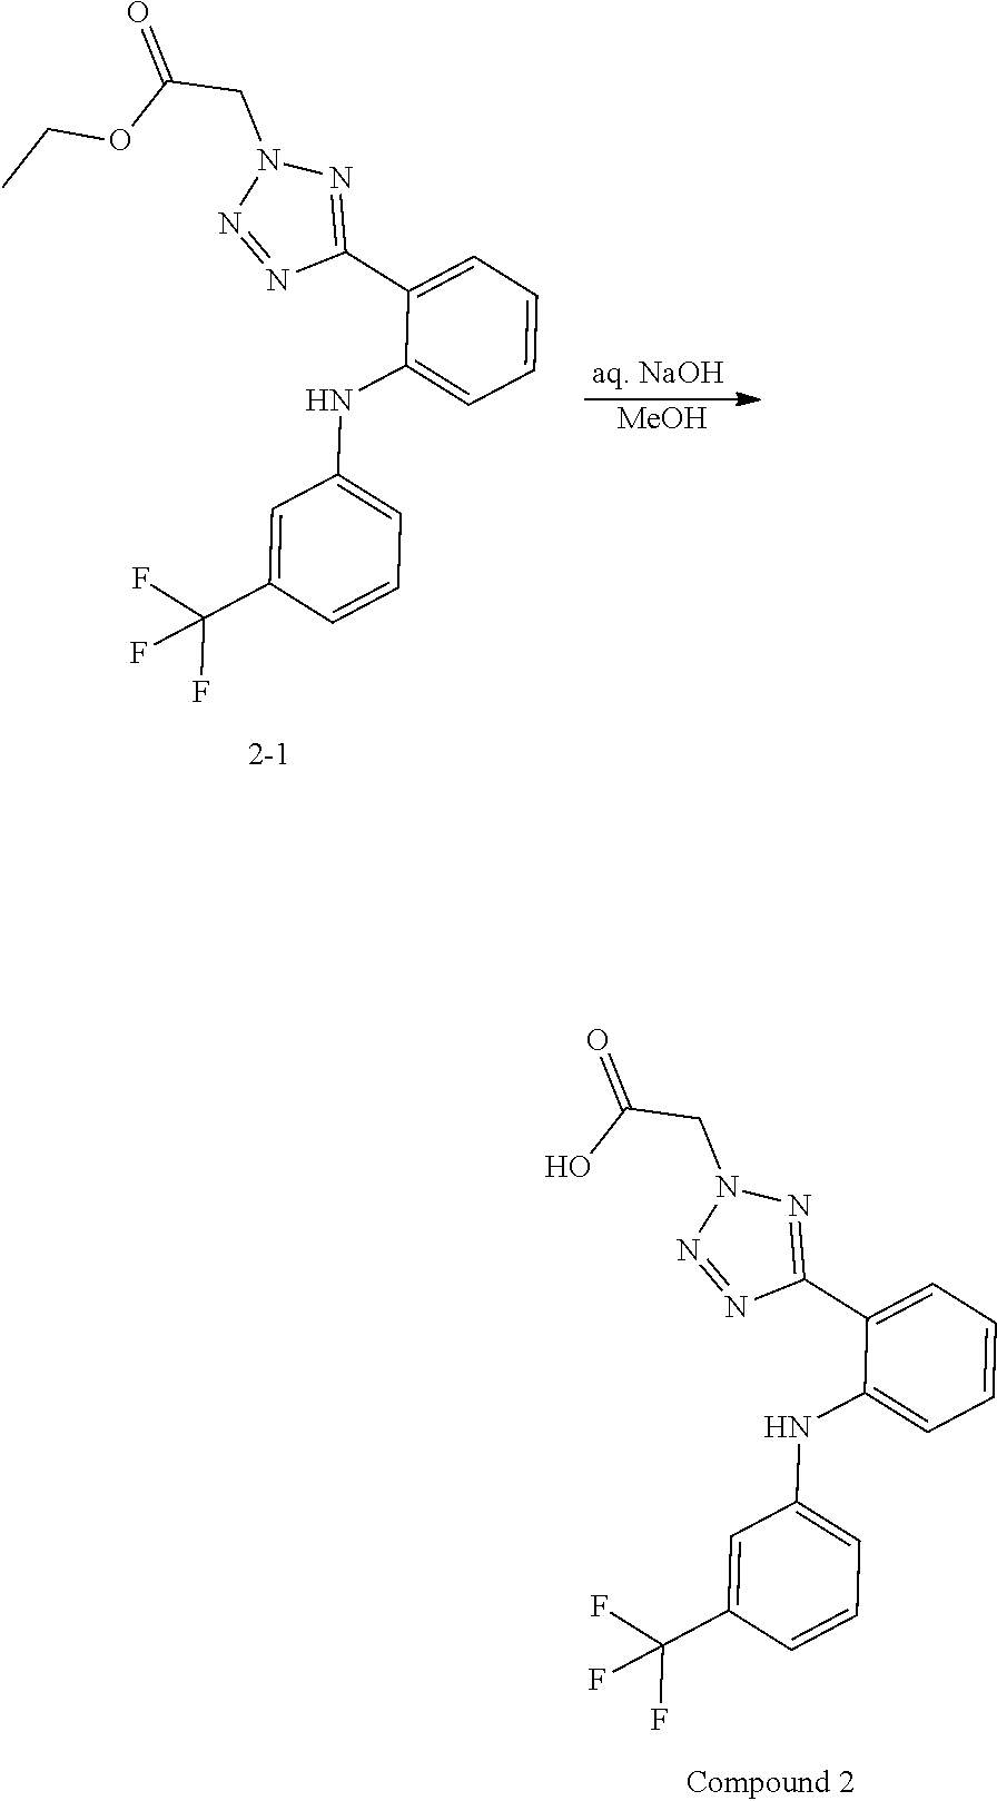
C1=C(C(F)(F)F)C=CC=C1NC1=CC=CC=C1C1=NN(CC(OCC)=O)N=N1.[MeOH].C1=C(C(F)(F)F)C=CC=C1NC1=CC=CC=C1C1=NN(CC(O)=O)N=N1
